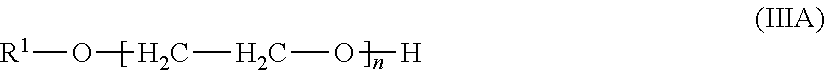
[R1]OCCO[H]
